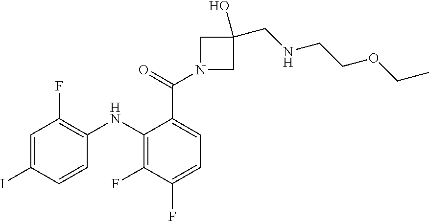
C1=C(C(N2CC(O)(CNCCOCC)C2)=O)C(NC2=C(F)C=C(I)C=C2)=C(F)C(F)=C1
